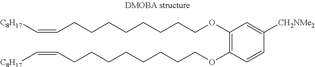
[C8H17]C=CCCCCCCCCOC1=C(OCCCCCCCCC=C[C8H17])C=CC([CH2NMe2])=C1
